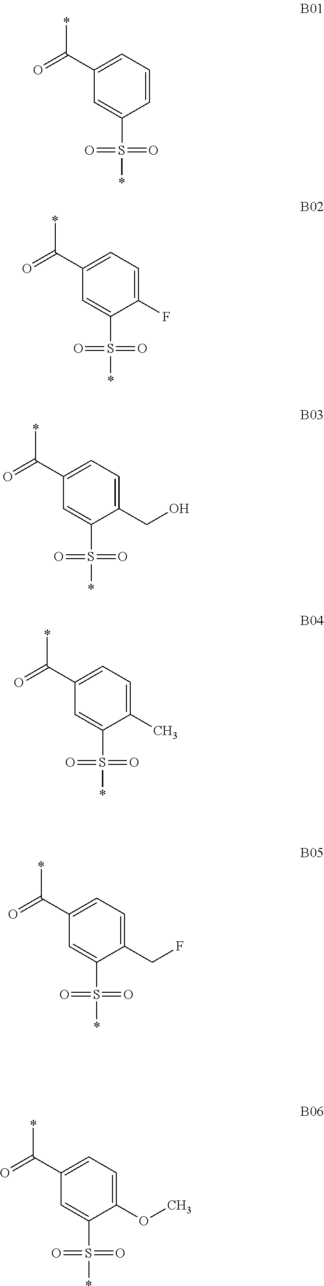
C1(CF)=CC=C(C(=O)*)C=C1S(=O)(=O)*.C1(OC)=CC=C(C(=O)*)C=C1S(=O)(=O)*.C1=CC=C(C(=O)*)C=C1S(=O)(=O)*.C1(F)=CC=C(C(=O)*)C=C1S(=O)(=O)*.C1(CO)=CC=C(C(=O)*)C=C1S(=O)(=O)*.C1(C)=CC=C(C(=O)*)C=C1S(=O)(=O)*
